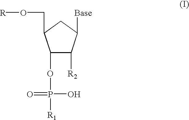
C1(OP(=O)(O)[R1])C([R2])C([Base])CC1CO[R]
